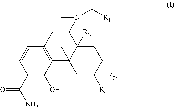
C1(C(N)=O)=C(O)C2=C(C=C1)CC1C3([R2])C2(CC([R3])([R4])CC3)CCN1C[R1]
